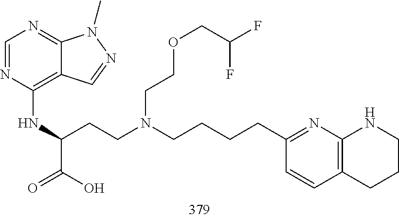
C1(CCCCN(CCOCC(F)F)CCC(NC2=C3C(=NC=N2)N(C)N=C3)C(=O)O)=NC2=C(C=C1)CCCN2
